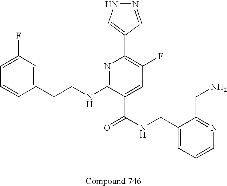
C1=CC(CCNC2=NC(C3=CNN=C3)=C(F)C=C2C(NCC2=CC=CN=C2CN)=O)=CC(F)=C1
